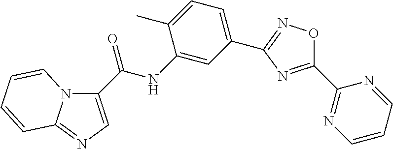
C(NC1=CC(C2=NOC(C3=NC=CC=N3)=N2)=CC=C1C)(=O)C1=CN=C2N1C=CC=C2
